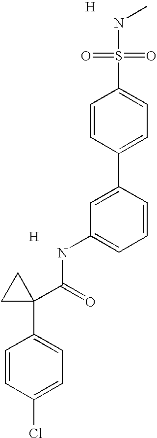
C1=CC(Cl)=CC=C1C1(C(NC2=CC=CC(C3=CC=C(S(=O)(=O)NC)C=C3)=C2)=O)CC1.[H].[H]
